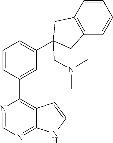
C1=CC(C2=C3C(=NC=N2)NC=C3)=CC(C2(CN(C)C)CC3=C(C2)C=CC=C3)=C1
